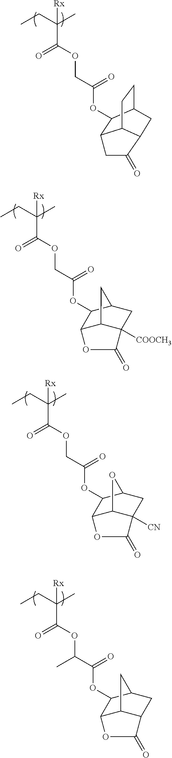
[Rx]C(CC)(C)C(=O)OCC(=O)OC1C2C3CCC1CC3C(=O)C2.[Rx]C(CC)(C)C(=O)OCC(=O)OC1C2C3C([COOCH3])(CC1C3)C(=O)O2.[Rx]C(CC)(C)C(=O)OCC(=O)OC1C2C3C([CN])(CC1O3)C(=O)O2.[Rx]C(CC)(C)C(=O)OC(C(=O)OC1C2C3C(CC1C3)C(=O)O2)C
